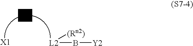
[X1].[L2](B[Y2])[(Rn2)]
